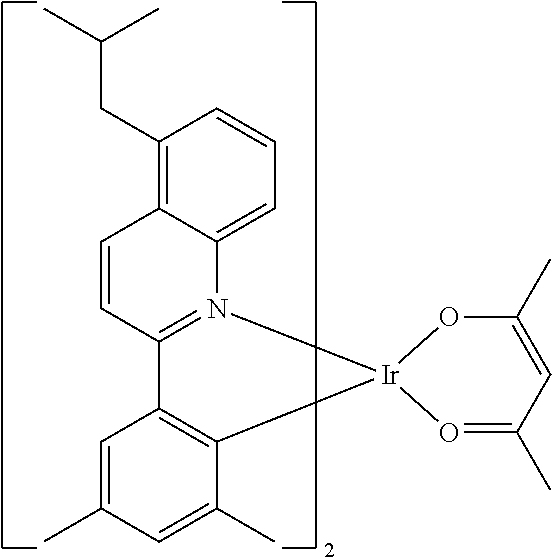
C1=CC2=N(C3=CC=CC(CC(C)C)=C13)[Ir]1(C3=C2C=C(C)C=C3C)OC(C)=CC(C)=O1
